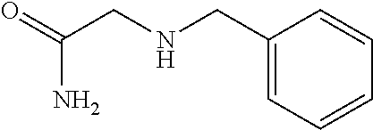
C1(CNCC(N)=O)=CC=CC=C1
